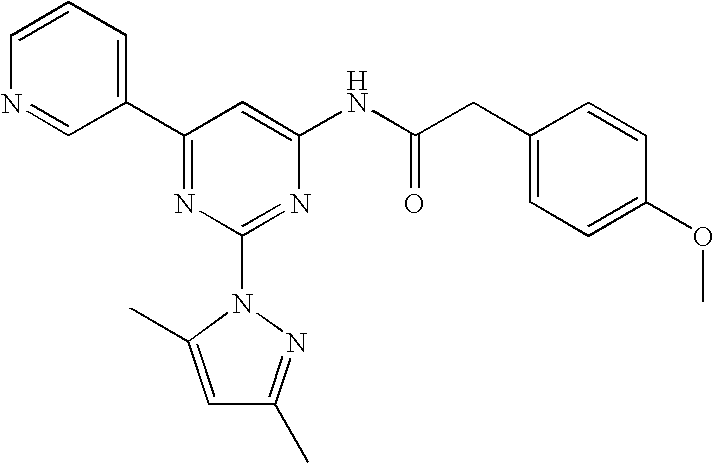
C1(C2=NC(N3C(C)=CC(C)=N3)=NC(NC(=O)CC3=CC=C(OC)C=C3)=C2)=CC=CN=C1
